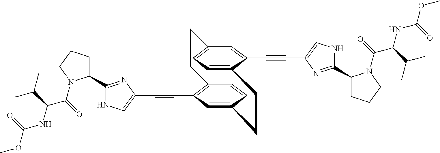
C1(C#CC2=C3C=CC(=C2)CCC2=CC=C(C=C2C#CC2=CNC(C4CCCN4C(=O)C(NC(OC)=O)C(C)C)=N2)CC3)=CNC(C2CCCN2C(=O)C(NC(OC)=O)C(C)C)=N1
